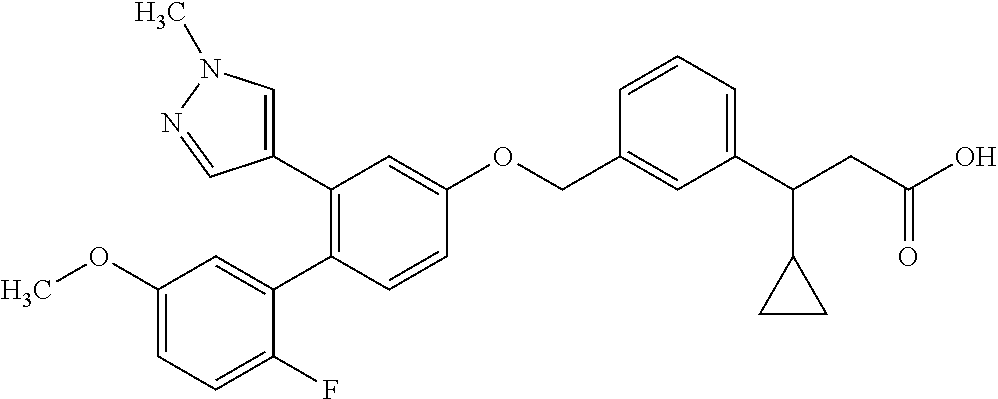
C1(OC)=CC=C(F)C(C2=C(C3=CN(C)N=C3)C=C(OCC3=CC(C(CC(O)=O)C4CC4)=CC=C3)C=C2)=C1
